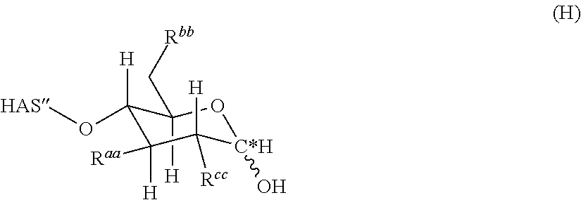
C1(C[Rbb])([H])C(O[HAS])([H])C([H])([Raa])C([Rcc])([H])[C*H](O)O1
